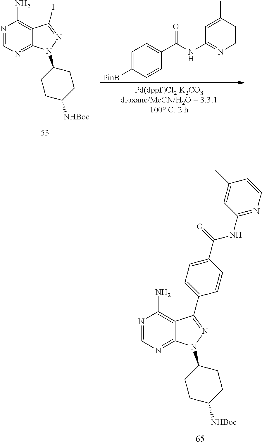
N1=CN=C2C(=C1N)C(I)=NN2C1CCC([NHBoc])CC1.[PinB]C1=CC=C(C(=O)NC2=NC=CC(C)=C2)C=C1.N1=CN=C2C(=C1N)C(C1=CC=C(C(NC3=NC=CC(C)=C3)=O)C=C1)=NN2C1CCC([NHBoc])CC1
